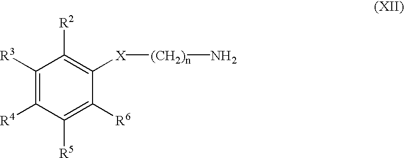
C1([R3])=C([R4])C([R5])=C([R6])C([X][(CH2)n]N)=C1[R2]
